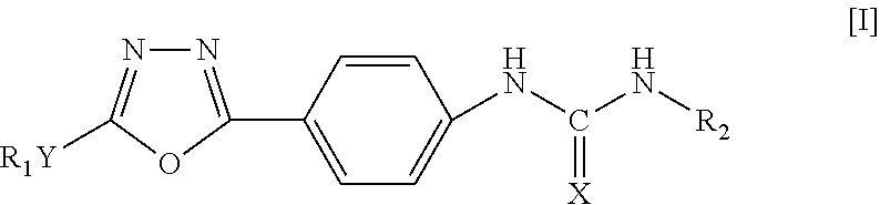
N1=C(C2=CC=C(NC(N[R2])=[X])C=C2)OC([R1Y])=N1
